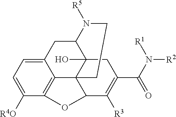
C1=C([R4O])C2=C3C(=C1)CC1C4(O)C3(C(C([R3])=C(C(N([R2])[R1])=O)C4)O2)CCN1[R5]
